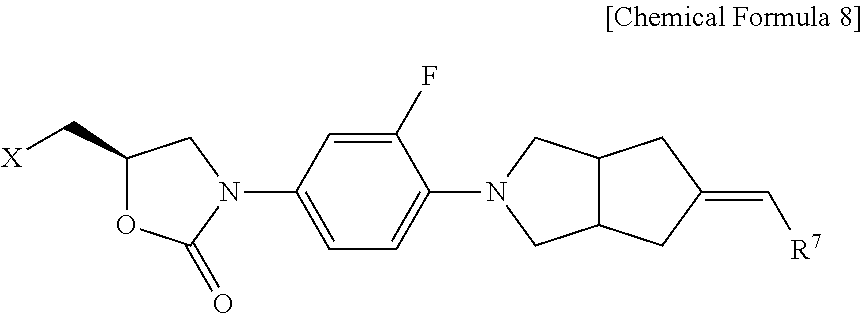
C1(C[X])OC(=O)N(C2=CC=C(N3CC4C(C3)CC(=C[R7])C4)C(F)=C2)C1
